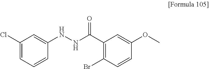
C1(Cl)=CC=CC(NNC(C2=C(Br)C=CC(OC)=C2)=O)=C1
